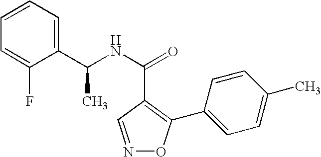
C1=CC=C(C(NC(=O)C2=C(C3=CC=C(C)C=C3)ON=C2)C)C(F)=C1
